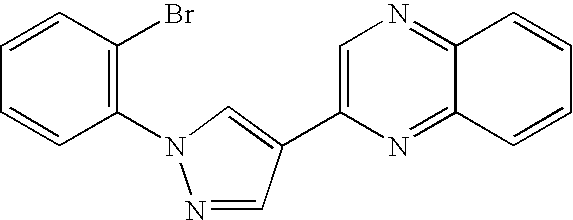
N1=CC(C2=CN=C3C(=N2)C=CC=C3)=CN1C1=C(Br)C=CC=C1
